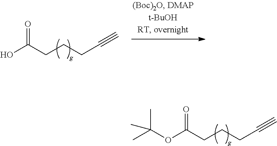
O(C(CCCC#C)=O)C(C)(C)C.OC(CCCC#C)=O
